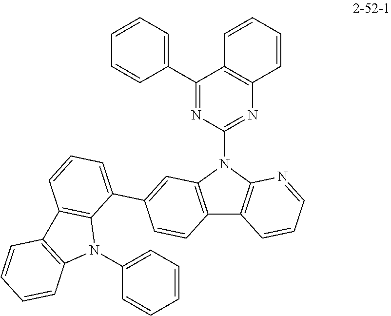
C12=C(N=C(N3C4=C(C5=C3N=CC=C5)C=CC(C3=CC=CC5=C3N(C3=CC=CC=C3)C3=C5C=CC=C3)=C4)N=C1C1=CC=CC=C1)C=CC=C2
